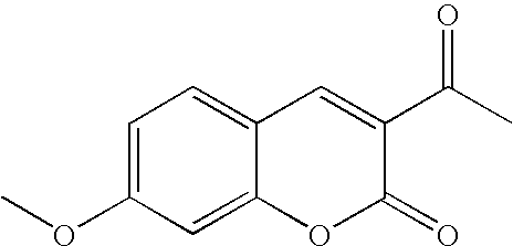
C12=CC=C(OC)C=C1OC(=O)C(C(C)=O)=C2
